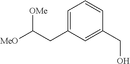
C1=C(CC([MeO])[OMe])C=C(CO)C=C1
